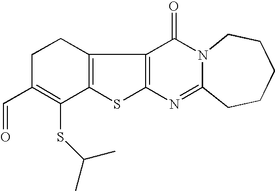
C12=C(C3=C(S1)N=C1N(C3=O)CCCCC1)CCC(C=O)=C2SC(C)C
